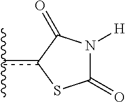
c(c1SC(=O)N([H])C1=O)(C)C
